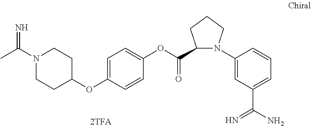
CC(N1CCC(OC2=CC=C(OC(C3N(C4=CC(C(N)=N)=CC=C4)CCC3)=O)C=C2)CC1)=N
